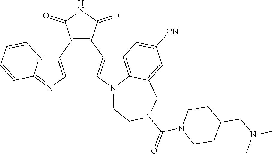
C1(C2=CN=C3N2C=CC=C3)=C(C2=CN3C4=C2C=C([CN])C=C4CN(C(=O)N2CCC(CN(C)C)CC2)CC3)C(=O)NC1=O
